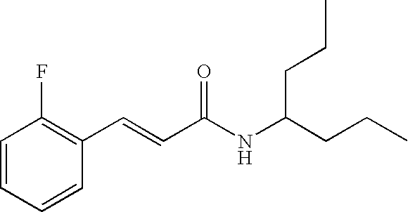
C1(C=CC(NC(CCC)CCC)=O)=C(F)C=CC=C1
